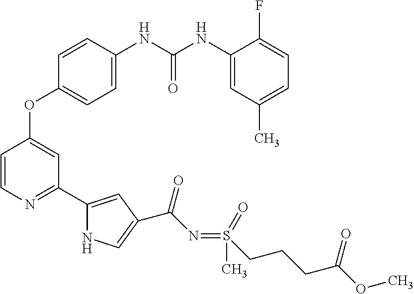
C1=C(NC(NC2=CC(C)=CC=C2F)=O)C=CC(OC2=CC(C3=CC(C(N=S(C)(=O)CCCC(OC)=O)=O)=CN3)=NC=C2)=C1
